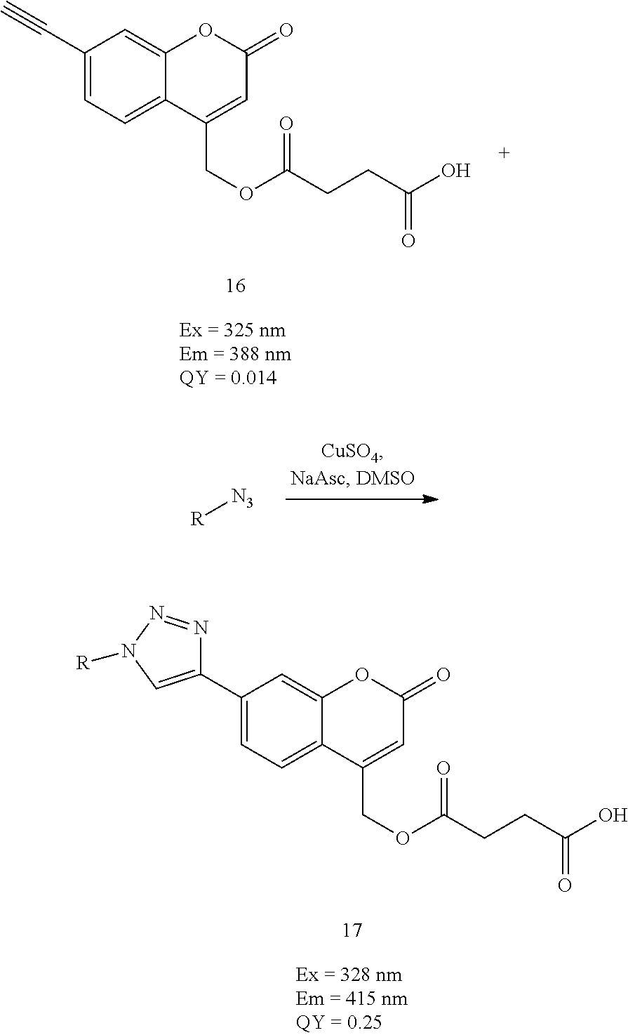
[R][N3].C1(C#C)=CC=C2C(=C1)OC(=O)C=C2COC(CCC(=O)O)=O.C1(C2=CN([R])N=N2)=CC=C2C(=C1)OC(=O)C=C2COC(CCC(=O)O)=O
